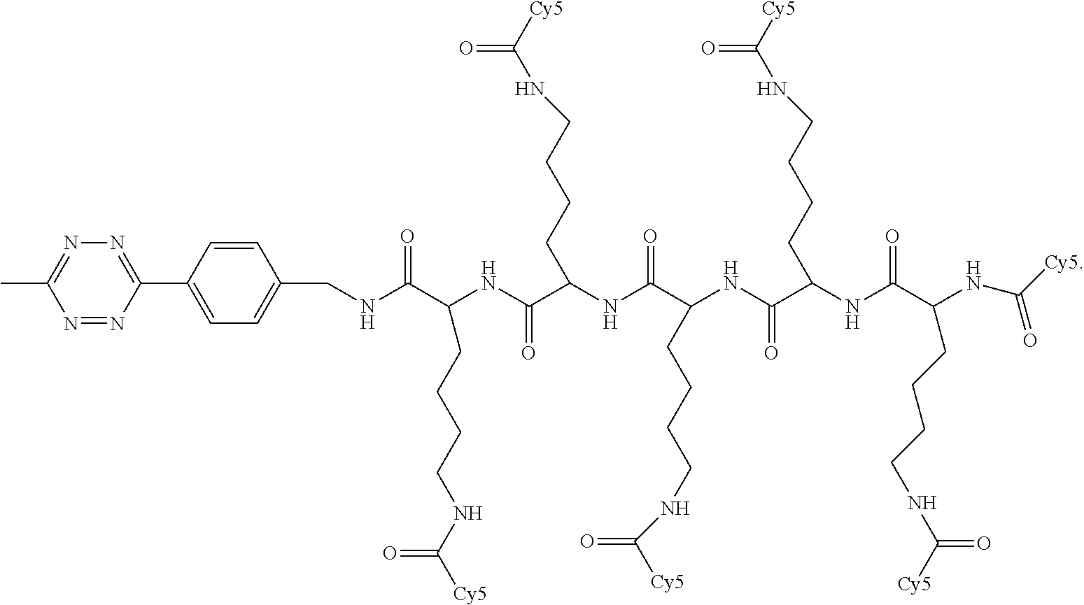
C(=O)(NC(CCCCNC([Cy5])=O)C(=O)NCC1=CC=C(C2=NN=C(C)N=N2)C=C1)C(CCCCNC([Cy5])=O)NC(=O)C(NC(=O)C(CCCCNC([Cy5])=O)NC(C(NC(=O)[Cy5])CCCCNC([Cy5])=O)=O)CCCCNC([Cy5])=O
